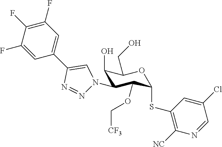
C1(O)C(N2N=NC(C3=CC(F)=C(F)C(F)=C3)=C2)C(OC[CF3])C(SC2=C([NC])N=CC(Cl)=C2)OC1CO
